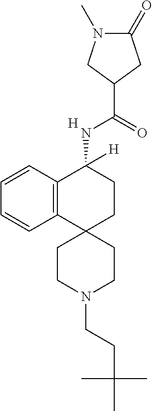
C12=C(C=CC=C1)C(NC(C1CC(=O)N(C)C1)=O)([H])CCC21CCN(CCC(C)(C)C)CC1.[H]
